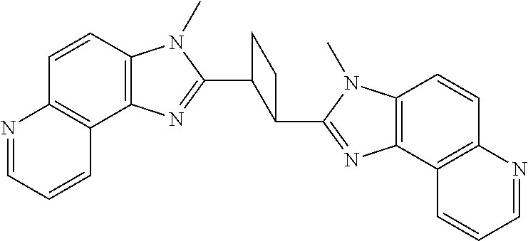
C12=C(C=CC3=C1C=CC=N3)N(C)C(C1C(C3=NC4=C(C=CC5=C4C=CC=N5)N3C)CC1)=N2
